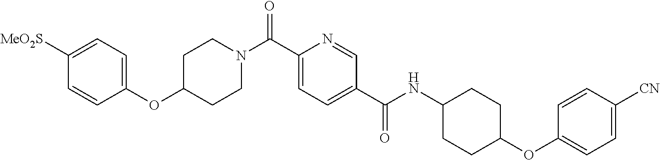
C(C1=CC=C(C(NC2CCC(OC3=CC=C([CN])C=C3)CC2)=O)C=N1)(=O)N1CCC(OC2=CC=C([MeO2S])C=C2)CC1
